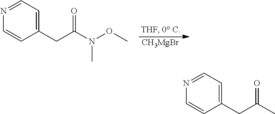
C1(CC(N(OC)C)=O)=CC=NC=C1.[CH3MgBr].C1(CC(C)=O)=CC=NC=C1
